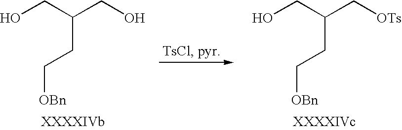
OCC(CO)CC[OBn].OCC(C[OTs])CC[OBn]
